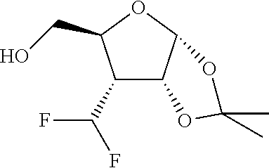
C1(C(F)F)C2C(OC1CO)OC(C)(C)O2
